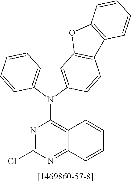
C1=CC2=C(C=C1)N(C1=C3C(=NC(Cl)=N1)C=CC=C3)C1=C2C2=C(C=C1)C1=C(O2)C=CC=C1
